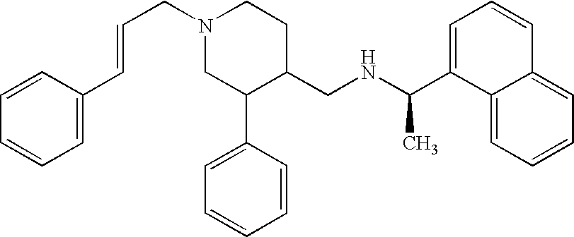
N1(CC=CC2=CC=CC=C2)CC(C2=CC=CC=C2)C(CNC(C2=CC=CC3=CC=CC=C23)C)CC1
